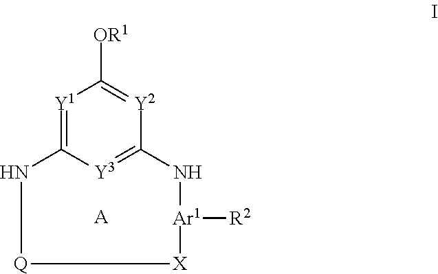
[Y1]1=C2[Y3]=C([Y2]=C1[OR1])N[Ar1]([R2])[X][Q]N2.[A]
